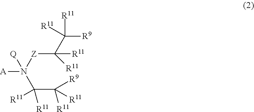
C([Z]N(C(C([R9])([R11])[R11])([R11])[R11])([A])[Q])([R11])([R11])C([R11])([R9])[R11]
